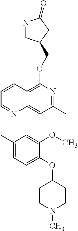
N1CC(COC2=C3C(=CC(C)=N2)N=CC=C3)CC1=O.CC1=CC=C(OC2CCN(C)CC2)C(OC)=C1
